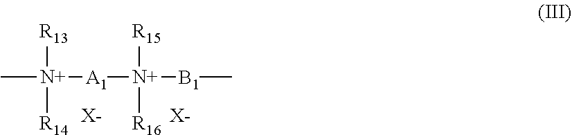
C[N+]([A1][N+]([B1]C)([R15])[R16])([R13])[R14].[X-].[X-]
